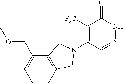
C1([F3C])=C(N2CC3=C(C(COC)=CC=C3)C2)C=NNC1=O
